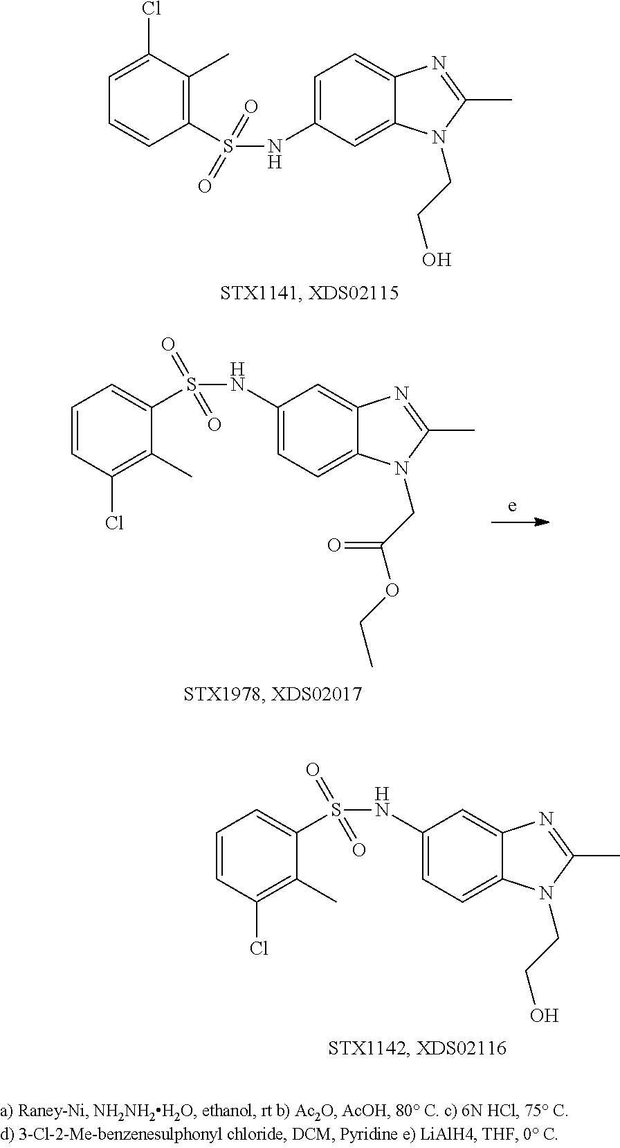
C1=C(NS(C2=C(C)C(Cl)=CC=C2)(=O)=O)C=C2C(=C1)N=C(C)N2CCO.C1(NS(=O)(=O)C2=CC=CC(Cl)=C2C)=CC=C2C(=C1)N=C(C)N2CC(OCC)=O.C1(NS(=O)(=O)C2=CC=CC(Cl)=C2C)=CC=C2C(=C1)N=C(C)N2CCO
